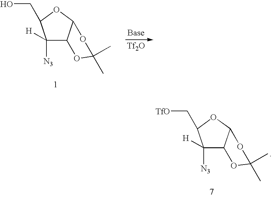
[Tf2O].C1([H])([N3])C2C(OC1CO)OC(C)(C)O2.C1([H])([N3])C2C(OC1C[TfO])OC(C)(C)O2
